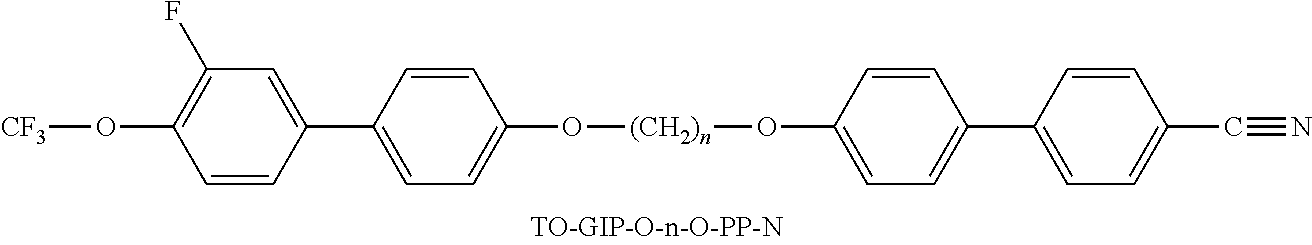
C1=C(C2=CC(F)=C(O[CF3])C=C2)C=CC(O[(CH2)n]OC2=CC=C(C3=CC=C(C#N)C=C3)C=C2)=C1
